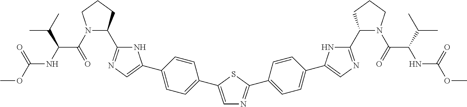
N1(C(=O)C(NC(OC)=O)C(C)C)C(C2=NC=C(C3=CC=C(C4=CN=C(C5=CC=C(C6=CN=C(C7N(C(=O)C(NC(OC)=O)C(C)C)CCC7)N6)C=C5)S4)C=C3)N2)CCC1
